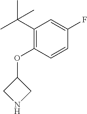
C1NCC1OC1=C(C(C)(C)C)C=C(F)C=C1
